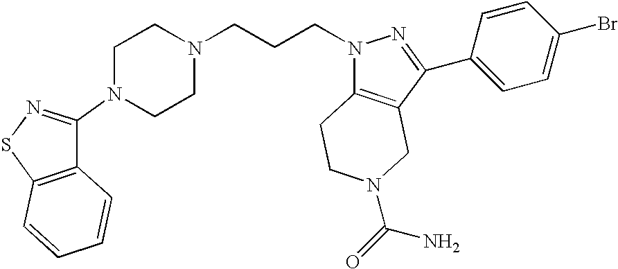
C12=C(SN=C1N1CCN(CCCN3C4=C(C(C5=CC=C(Br)C=C5)=N3)CN(C(=O)N)CC4)CC1)C=CC=C2
